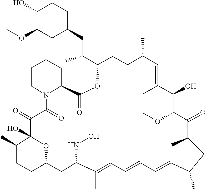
O(C1C(O)C(C)=CC(C)CCC(C(CC2CC(OC)C(O)CC2)C)OC(=O)C2CCCCN2C(=O)C(=O)C2(O)C(C)CCC(CC(NO)C(C)=CC=CC=CC(C)CC(C)C1=O)O2)C
